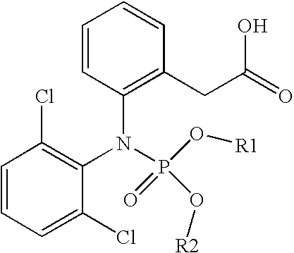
C1=CC=C(Cl)C(N(C2=C(CC(=O)O)C=CC=C2)P(=O)(O[R1])O[R2])=C1Cl
